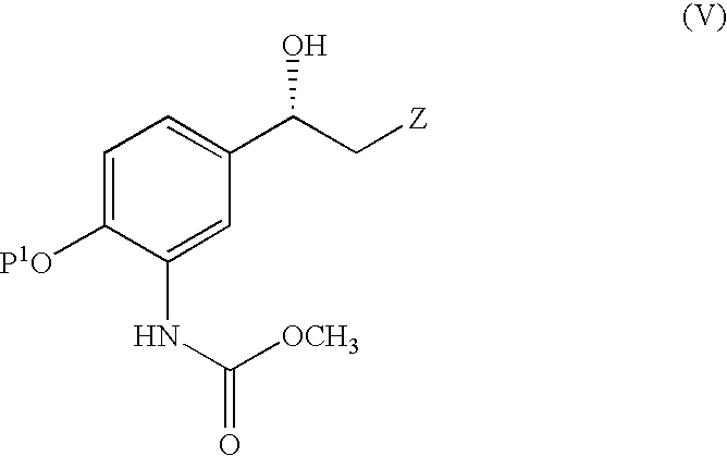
C1=C([P1O])C(NC(=O)[OCH3])=CC(C(C[Z])O)=C1
